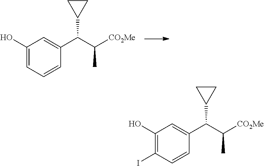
C1(O)=CC=CC(C(C([CO2Me])C)C2CC2)=C1.C1(O)=C(I)C=CC(C(C([CO2Me])C)C2CC2)=C1
